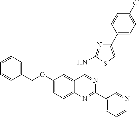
C1(OCC2=CC=CC=C2)=CC=C2C(=C1)C(NC1=NC(C3=CC=C(Cl)C=C3)=CS1)=NC(C1=CC=CN=C1)=N2
